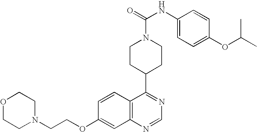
N1(CCOC2=CC3=C(C=C2)C(C2CCN(C(=O)NC4=CC=C(OC(C)C)C=C4)CC2)=NC=N3)CCOCC1
